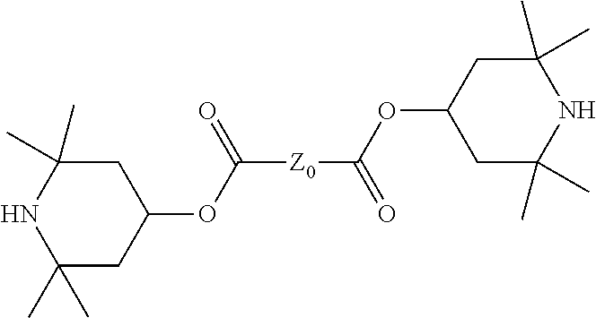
C([Z0]C(=O)OC1CC(C)(C)NC(C)(C)C1)(=O)OC1CC(C)(C)NC(C)(C)C1
